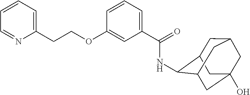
C1=CC=C(CCOC2=CC(C(=O)NC3C4CC5CC(O)(CC3C5)C4)=CC=C2)N=C1
